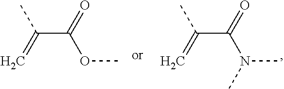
C(C(=O)OC)(=C)C.C(C(=O)N(C)C)(=C)C
